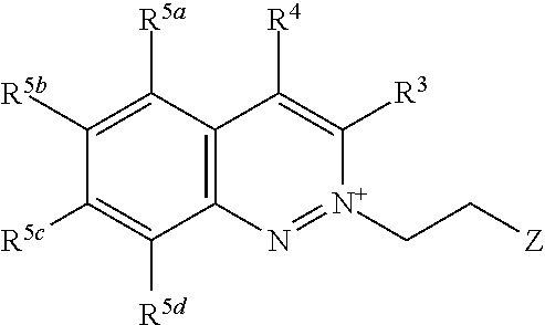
C12=C(C([R5a])=C([R5b])C([R5c])=C1[R5d])C([R4])=C([R3])[N+](CC[Z])=N2
